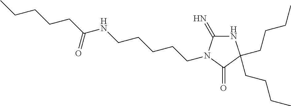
N1C(=N)N(CCCCCNC(CCCCC)=O)C(=O)C1(CCCC)CCCC
